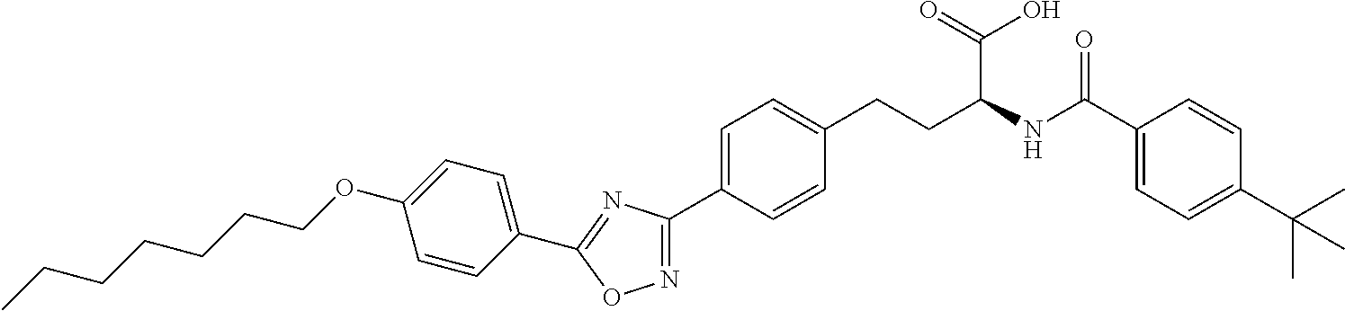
C1=C(OCCCCCCC)C=CC(C2=NC(C3=CC=C(CCC(C(O)=O)NC(C4=CC=C(C(C)(C)C)C=C4)=O)C=C3)=NO2)=C1
